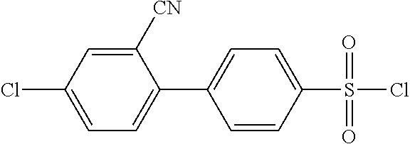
C1([CN])=CC(Cl)=CC=C1C1=CC=C(S(Cl)(=O)=O)C=C1
